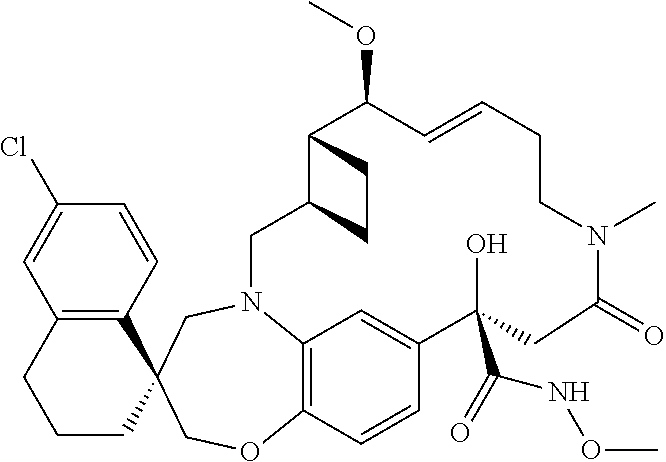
C12=C(C=CC(Cl)=C1)C1(CCC2)COC2=C3N(C1)CC1C(C(OC)C=CCCN(C)C(=O)CC(O)(C(NOC)=O)C(=C3)C=C2)CC1
